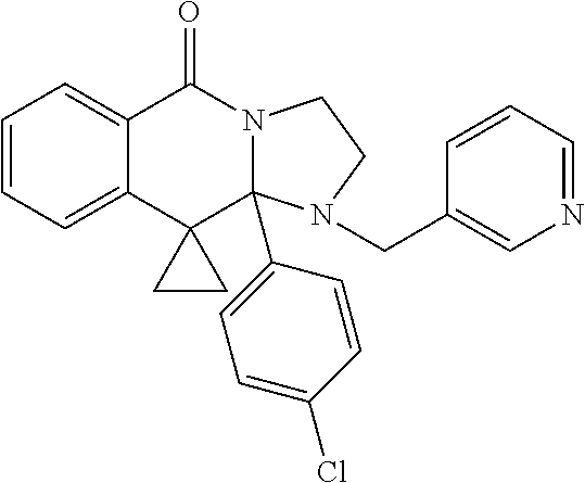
C1=CC=C2C(=C1)C(=O)N1CCN(CC3=CN=CC=C3)C1(C1=CC=C(Cl)C=C1)C21CC1
